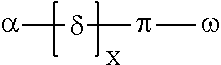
[a][d]p[w]
